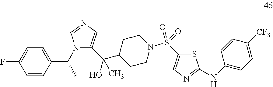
C1(C(C2CCN(S(C3=CN=C(NC4=CC=C([CF3])C=C4)S3)(=O)=O)CC2)(O)C)=CN=CN1C(C1=CC=C(F)C=C1)C
